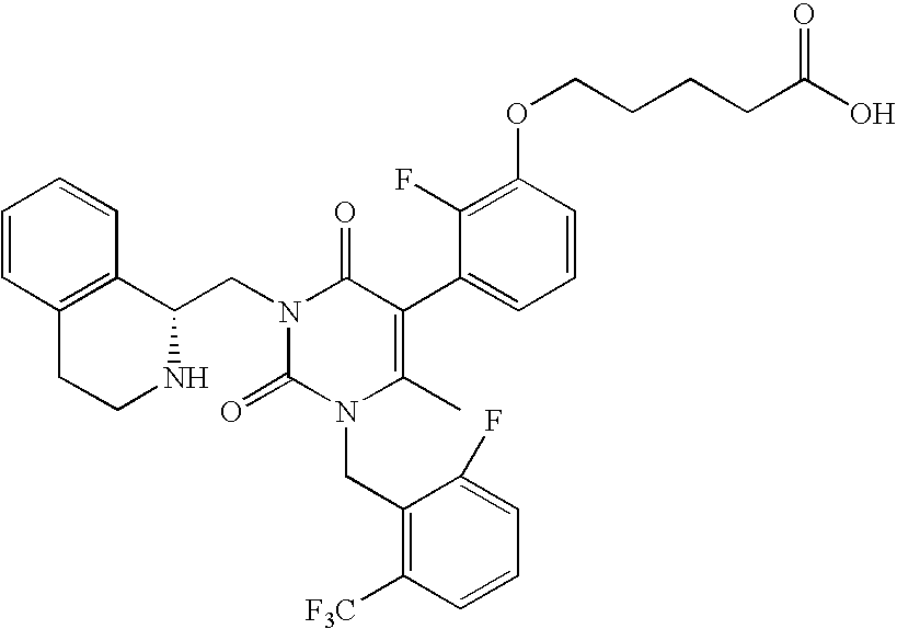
C1=CC=CC2=C1CCNC2CN1C(=O)N(CC2=C([F3C])C=CC=C2F)C(C)=C(C2=CC=CC(OCCCCC(O)=O)=C2F)C1=O
